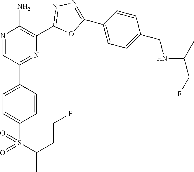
N1=CC(C2=CC=C(S(=O)(C(C)CCF)=O)C=C2)=NC(C2=NN=C(C3=CC=C(CNC(C)CF)C=C3)O2)=C1N
